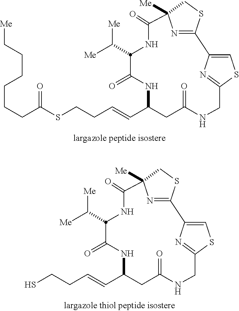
C(C(SCCC=CC1CC(=O)NCC2=NC(=CS2)C2=NC([Me])(C(=O)NC(C([Me])[Me])C(=O)N1)CS2)=O)CCCCC[Me].SCCC=CC1CC(=O)NCC2=NC(=CS2)C2=NC([Me])(C(=O)NC(C([Me])[Me])C(=O)N1)CS2
